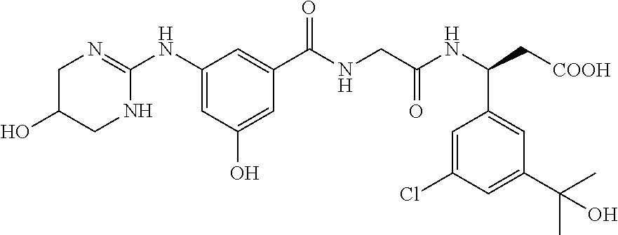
C1(NC2=NCC(O)CN2)=CC(O)=CC(C(NCC(NC(C[COOH])C2=CC(C(C)(C)O)=CC(Cl)=C2)=O)=O)=C1
